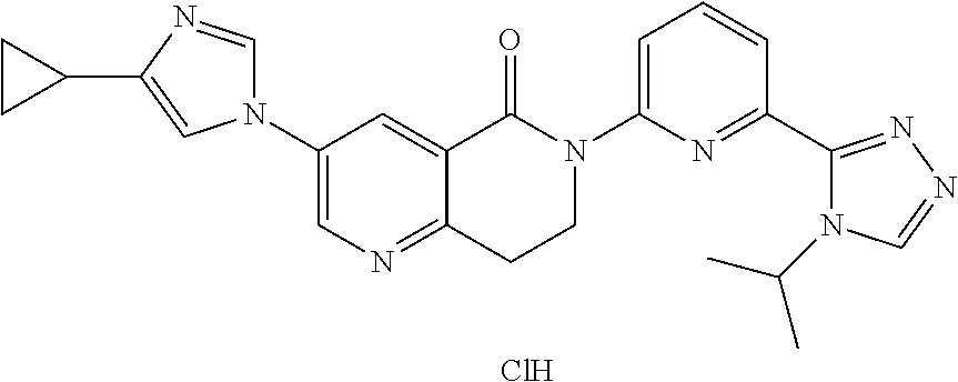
C12=NC=C(N3C=NC(C4CC4)=C3)C=C1C(=O)N(C1=CC=CC(C3=NN=CN3C(C)C)=N1)CC2.Cl
